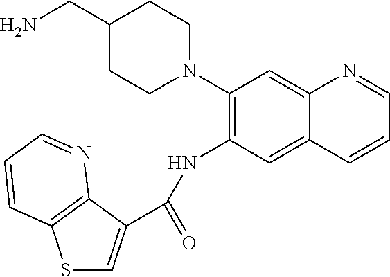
S1C=C(C(=O)NC2=C(N3CCC(CN)CC3)C=C3C(=C2)C=CC=N3)C2=C1C=CC=N2
